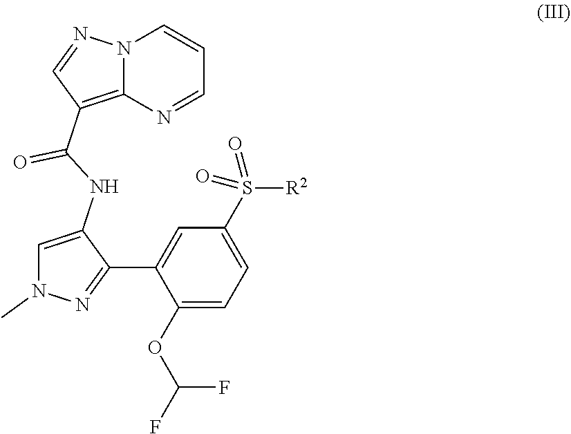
C1(OC(F)F)=CC=C(S([R2])(=O)=O)C=C1C1=NN(C)C=C1NC(C1=C2N(N=C1)C=CC=N2)=O
